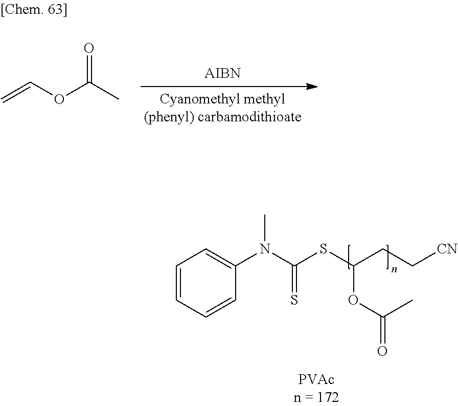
C1=CC=CC(N(C(SC(CC[CN])OC(=O)C)=S)C)=C1.C=COC(C)=O
